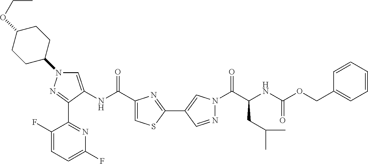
C1C(OCC)CCC(N2C=C(NC(C3=CSC(C4=CN(C(C(NC(OCC5=CC=CC=C5)=O)CC(C)C)=O)N=C4)=N3)=O)C(C3=NC(F)=CC=C3F)=N2)C1
